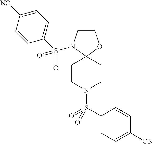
C1CN(S(C2=CC=C([NC])C=C2)(=O)=O)C2(O1)CCN(S(C1=CC=C([CN])C=C1)(=O)=O)CC2
